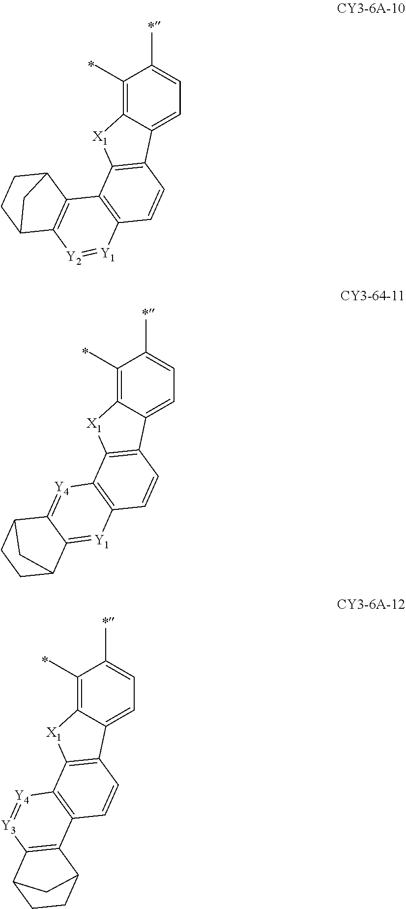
C1(C)=C2C(=CC=C1C)C1=C([X1]2)C2=C(C=C1)[Y1]=[Y2]C1=C2C2CCC1C2.C1(C)=C2C(=CC=C1C)C1=C([X1]2)C2=C(C=C1)[Y1]=C1C(=[Y4]2)C2CCC1C2.C1(C)=C2C(=CC=C1C)C1=C([X1]2)C2=C(C=C1)C1=C([Y3]=[Y4]2)C2CCC1C2
